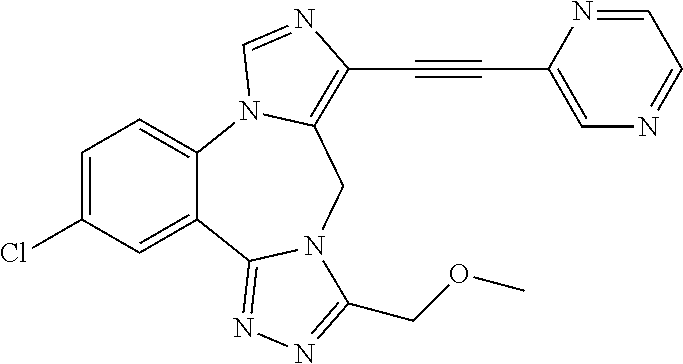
C1=C(Cl)C=C2C(=C1)N1C(=C(C#CC3=CN=CC=N3)N=C1)CN1C2=NN=C1COC
